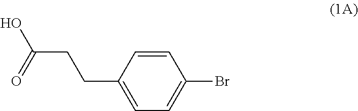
C1=CC(CCC(O)=O)=CC=C1Br
